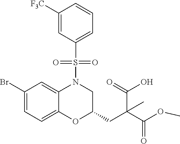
C1(Br)=CC=C2C(=C1)N(S(C1=CC=CC([F3C])=C1)(=O)=O)CC(CC(C(OC)=O)(C(O)=O)C)O2
